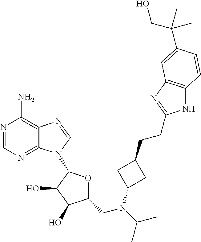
C1=NC(N)=C2C(=N1)N(C1OC(CN(C(C)C)C3CC(CCC4=NC5=C(N4)C=CC(C(CO)(C)C)=C5)C3)C(O)C1O)C=N2
